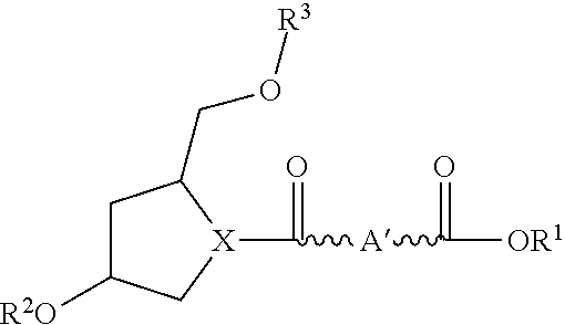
C1C([R2O])C[X](C(=O)[A]C(=O)[OR1])C1CO[R3]
